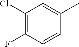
C1(Cl)=C(F)C=CC(C)=C1
